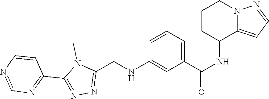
CN1C(C2=NC=NC=C2)=NN=C1CNC1=CC(C(=O)NC2C3=CC=NN3CCC2)=CC=C1
